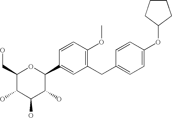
C1(CC2=CC=C(OC3CCCC3)C=C2)=C(OC)C=CC(C2OC(CO)C(O)C(O)C2O)=C1
